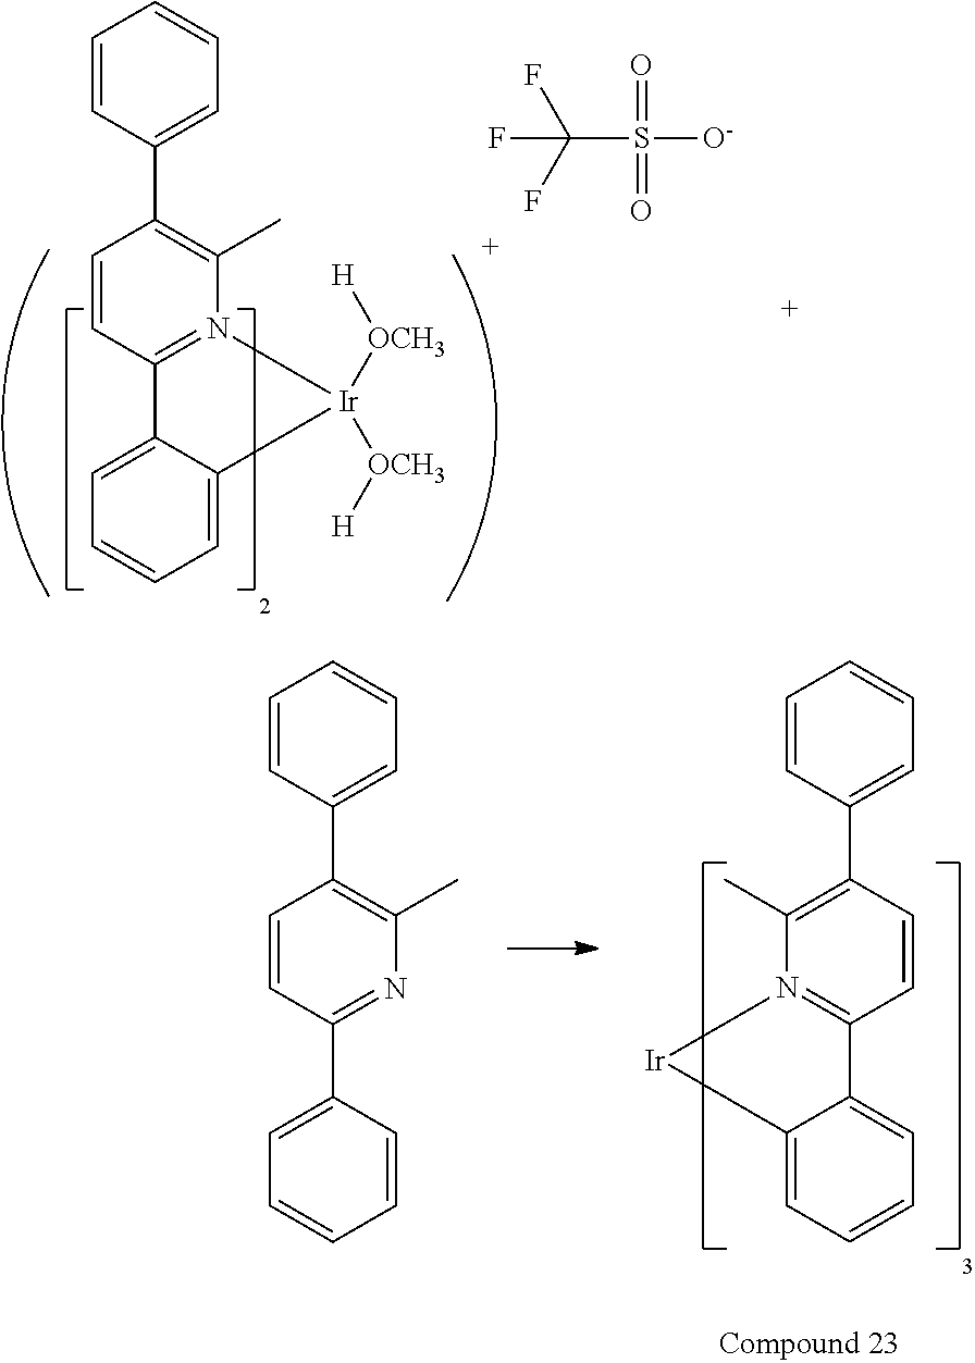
C1=CC(C2=C(C)N3=C(C=C2)C2=CC=CC=C2[Ir]3([OCH3][H])[OCH3][H])=CC=C1.O=S(=O)([O-])C(F)(F)F.C1=CC=CC(C2=C(C)N3=C(C=C2)C2=CC=CC=C2[Ir]3)=C1.C1=CC(C2=C(C)N=C(C3=CC=CC=C3)C=C2)=CC=C1
